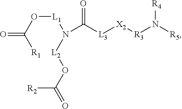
N(C([L3][X2][R3]N([R5])[R4])=O)([L1]OC(=O)[R1])[L2]OC(=O)[R2]
